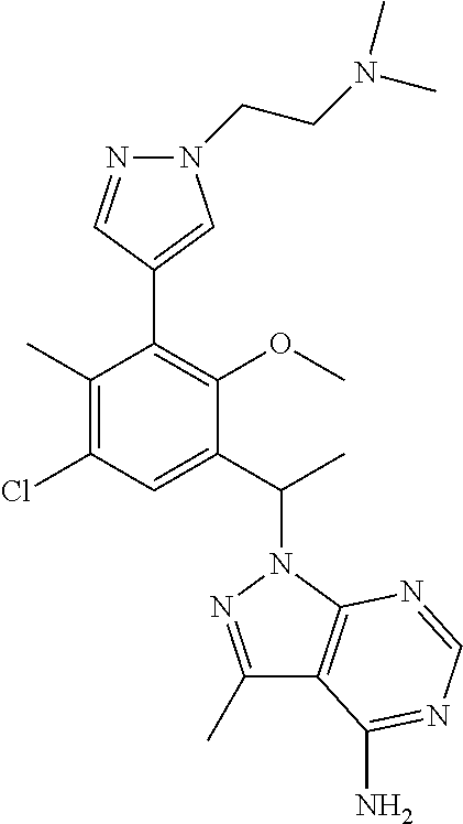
C1(C)=C(Cl)C=C(C(C)N2N=C(C)C3=C2N=CN=C3N)C(OC)=C1C1=CN(CCN(C)C)N=C1
